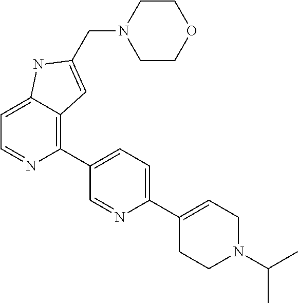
C1(C2=CC=C(C3=CCN(C(C)C)CC3)N=C2)=C2C(=CC=N1)NC(CN1CCOCC1)=C2
